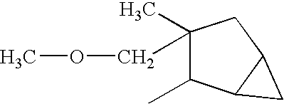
C1(C)(COC)C(C)C2C(C1)C2
